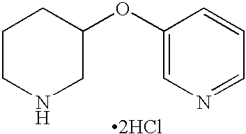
C1CNCC(OC2=CN=CC=C2)C1.[2HCl]
